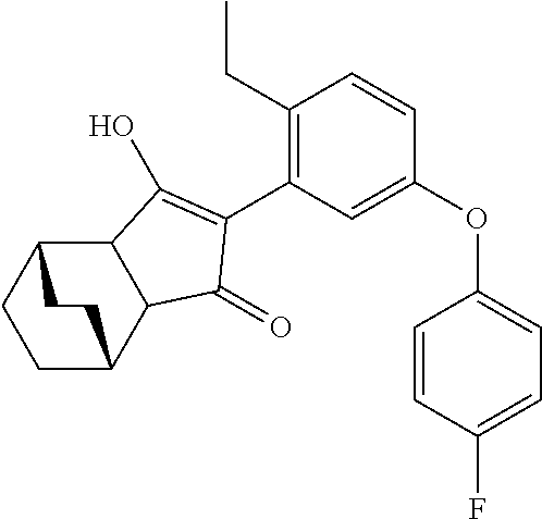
C1(CC)=C(C2=C(O)C3C(C2=O)C2CCC3CC2)C=C(OC2=CC=C(F)C=C2)C=C1
